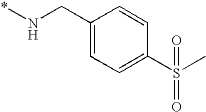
C1(CN*)=CC=C(S(C)(=O)=O)C=C1
